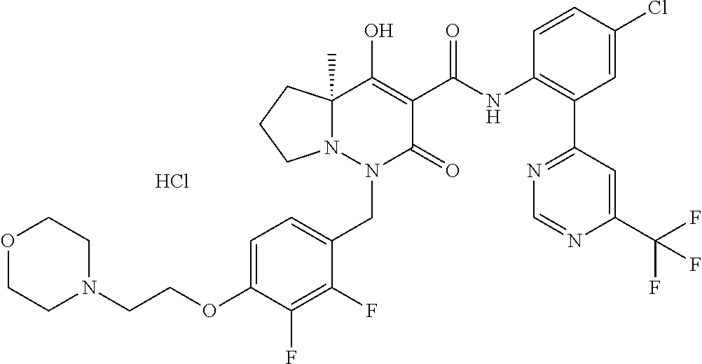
C1=C(OCCN2CCOCC2)C(F)=C(F)C(CN2C(=O)C(C(=O)NC3=C(C4=NC=NC(C(F)(F)F)=C4)C=C(Cl)C=C3)=C(O)C3(C)N2CCC3)=C1.Cl
